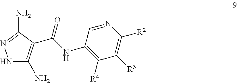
C1(NC(=O)C2=C(N)NN=C2N)=C([R4])C([R3])=C([R2])N=C1
